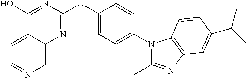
C1=C2C(=CN=C1)N=C(OC1=CC=C(N3C(C)=NC4=C3C=CC(C(C)C)=C4)C=C1)N=C2O
